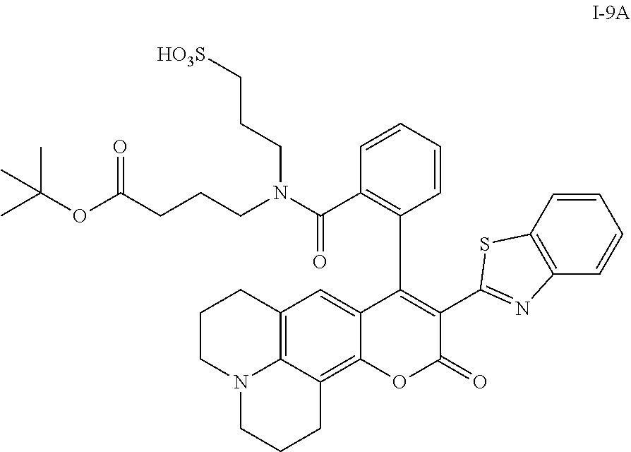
C(CCN(C(C1=C(C2=C(C3=NC4=C(S3)C=CC=C4)C(=O)OC3=C4C5=C(C=C23)CCCN5CCC4)C=CC=C1)=O)CCCC(OC(C)(C)C)=O)[HO3S]
